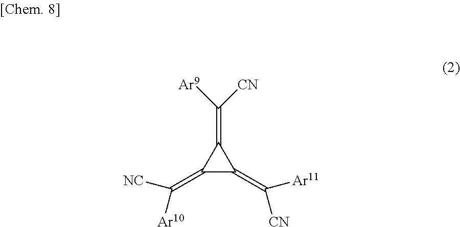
C1(=C([NC])[Ar10])C(=C([Ar11])[CN])C1=C([Ar9])[CN]
